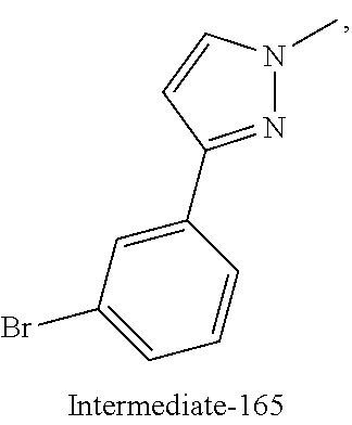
C1(C2=NN(C)C=C2)=CC(Br)=CC=C1
